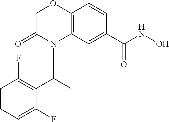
C1C(=O)N(C(C2=C(F)C=CC=C2F)C)C2=C(O1)C=CC(C(NO)=O)=C2
